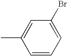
CC1=CC(Br)=CC=C1
